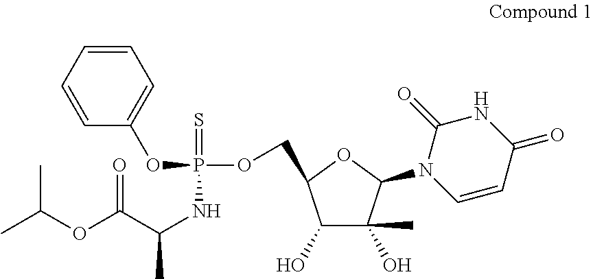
C1=CC=CC(OP(=S)(OCC2C(O)C(O)(C)C(N3C=CC(=O)NC3=O)O2)NC(C)C(OC(C)C)=O)=C1
